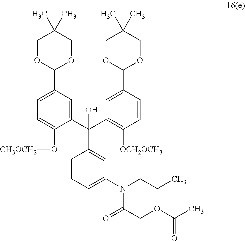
C1=CC=C(N(CCC)C(=O)COC(C)=O)C=C1C(C1=CC(C2OCC(C)(C)CO2)=CC=C1O[CH3OCH2])(C1=C([OCH2OCH3])C=CC(C2OCC(C)(C)CO2)=C1)O
